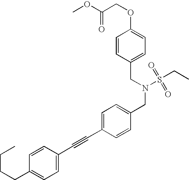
C1=C(C#CC2=CC=C(CN(CC3=CC=C(OCC(OC)=O)C=C3)S(CC)(=O)=O)C=C2)C=CC(CCCC)=C1
